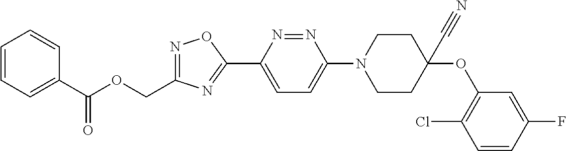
C1=CC=C(C(OCC2=NOC(C3=CC=C(N4CCC(OC5=C(Cl)C=CC(F)=C5)(C#N)CC4)N=N3)=N2)=O)C=C1
